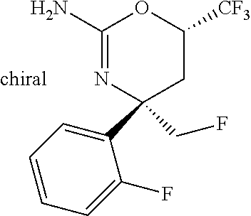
C1=CC=C(F)C(C2(CF)CC([CF3])OC(N)=N2)=C1
